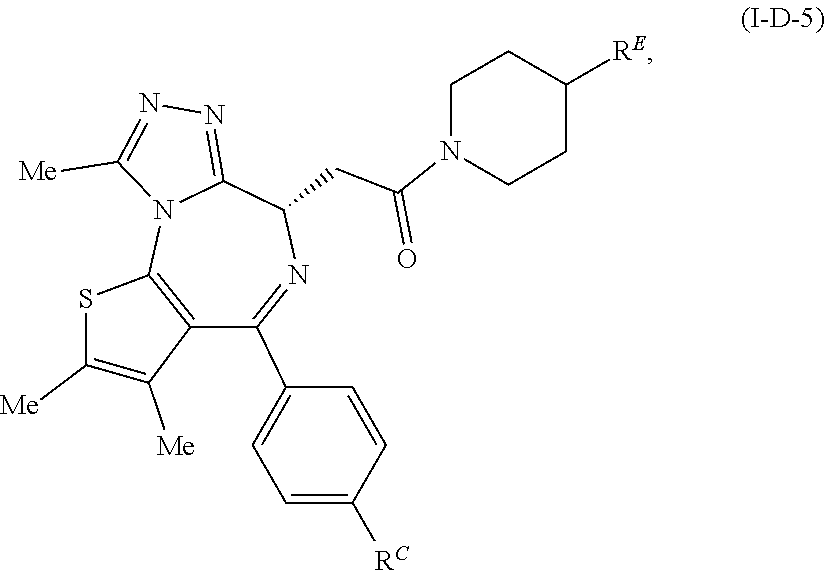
C12=C(N3C(=NN=C3[Me])C(CC(=O)N3CCC([RE])CC3)N=C1C1=CC=C([RC])C=C1)SC([Me])=C2[Me]
